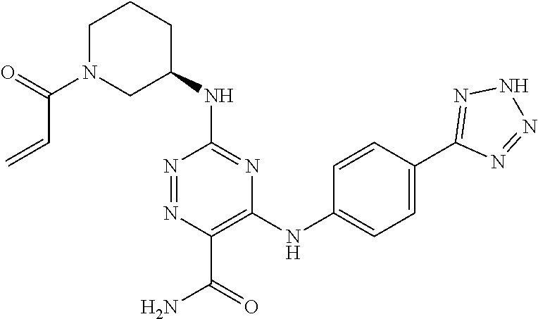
C1(NC2=NC(NC3=CC=C(C4=NNN=N4)C=C3)=C(C(=O)N)N=N2)CCCN(C(C=C)=O)C1
